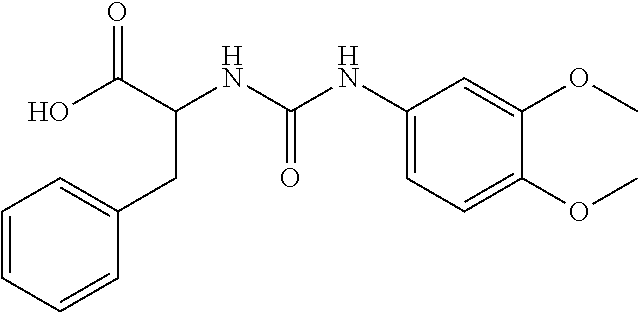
C1(CC(NC(=O)NC2=CC=C(OC)C(OC)=C2)C(O)=O)=CC=CC=C1
